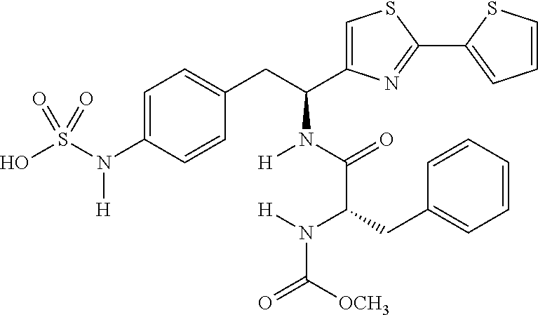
C1=C(N(S(O)(=O)=O)[H])C=CC(CC(C2=CSC(C3=CC=CS3)=N2)N([H])C(=O)C(N([H])C(=O)[OCH3])CC2=CC=CC=C2)=C1
